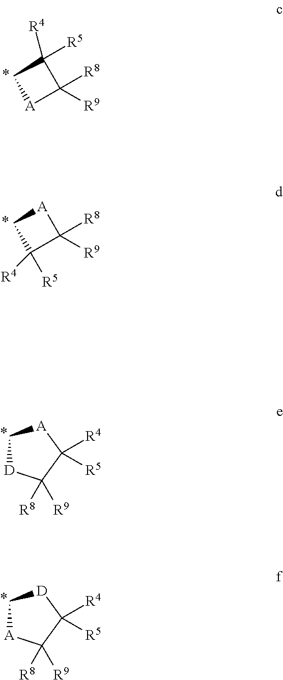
C1([R4])([R5])C[A]C1([R8])[R9].[A]1CC([R4])([R5])C1([R8])[R9].C1[D]C([R8])([R9])C([R4])([R5])[A]1.C1[A]C([R8])([R9])C([R4])([R5])[D]1
